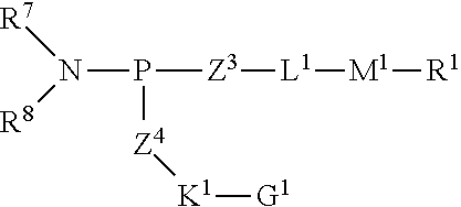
P([Z4][K1][G1])([Z3][L1][M1][R1])N([R8])[R7]
